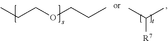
CCCOCCC.CC(C)[R7]
